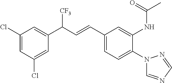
C1(Cl)=CC(Cl)=CC(C(C=CC2=CC=C(N3C=NC=N3)C(NC(=O)C)=C2)[CF3])=C1
